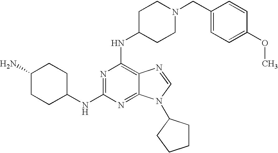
C1(N)CCC(NC2=NC(NC3CCN(CC4=CC=C(OC)C=C4)CC3)=C3C(=N2)N(C2CCCC2)C=N3)CC1
